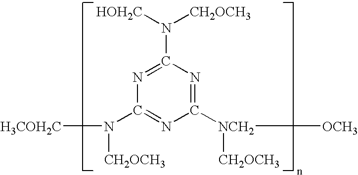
C1([NCH2]([OCH3])[CH2OCH3])=NC(N([HOH2C])[CH2OCH3])=NC(N([H3COH2C])[CH2OCH3])=N1
